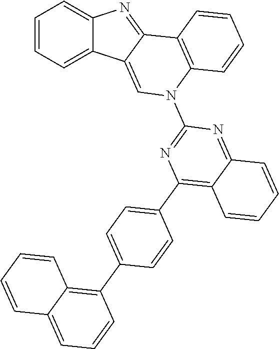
C1=CC=C2C(=C1)N=C1C2=CN(C2=NC(C3=CC=C(C4=C5C(=CC=C4)C=CC=C5)C=C3)=C3C(=N2)C=CC=C3)C2=C1C=CC=C2
